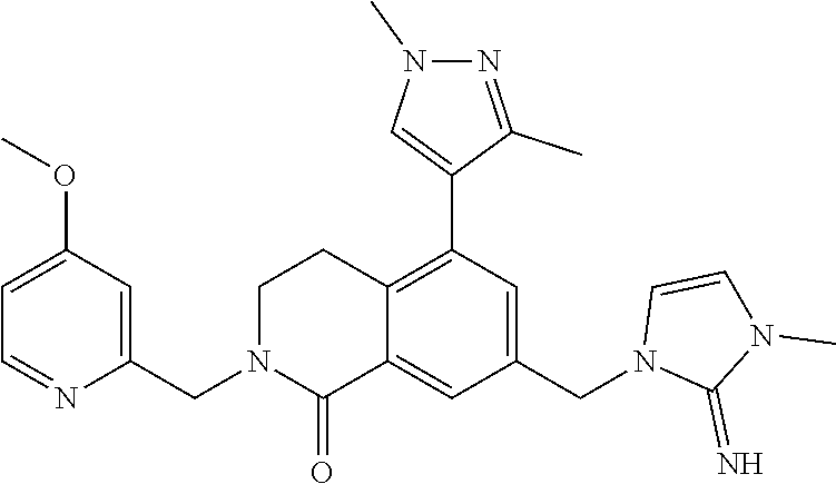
C1(C2=C3C(=CC(CN4C(=N)N(C)C=C4)=C2)C(=O)N(CC2=CC(OC)=CC=N2)CC3)=CN(C)N=C1C
